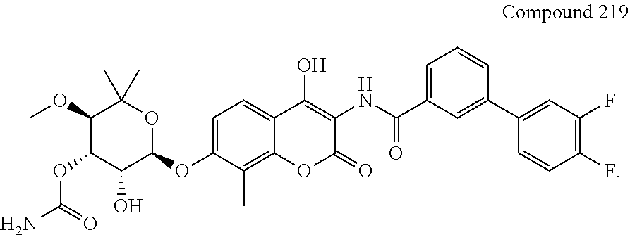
C1(C(=O)NC2=C(O)C3=CC=C(OC4C(O)C(OC(N)=O)C(OC)C(C)(C)O4)C(C)=C3OC2=O)=CC=CC(C2=CC(F)=C(F)C=C2)=C1
